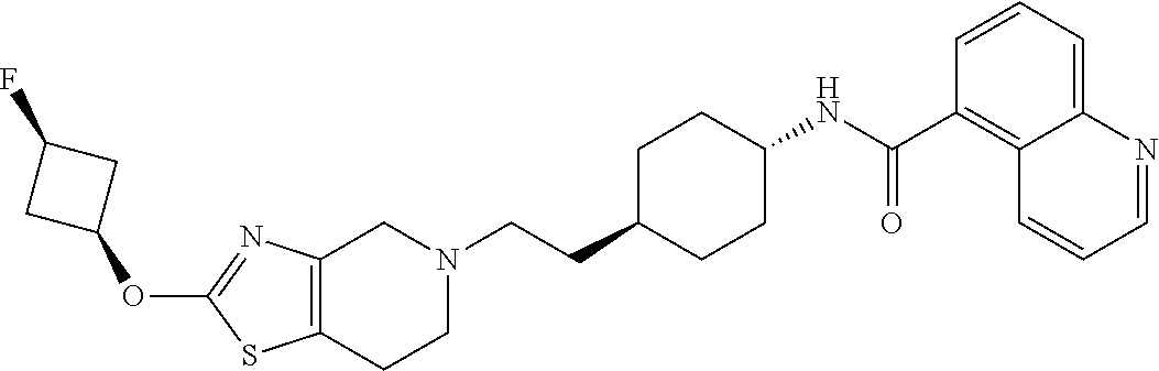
C12=C(CCN(CCC3CCC(NC(C4=C5C(=CC=C4)N=CC=C5)=O)CC3)C1)SC(OC1CC(F)C1)=N2
